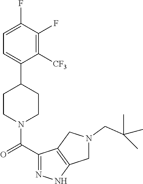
C1=C(F)C(F)=C([CF3])C(C2CCN(C(C3=NNC4=C3CN(CC(C)(C)C)C4)=O)CC2)=C1
